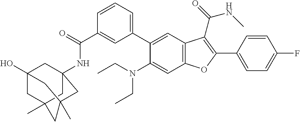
C1(C(=O)NC23CC4(O)CC(C)(C2)CC(C)(C3)C4)=CC(C2=CC3=C(C=C2N(CC)CC)OC(C2=CC=C(F)C=C2)=C3C(=O)NC)=CC=C1
